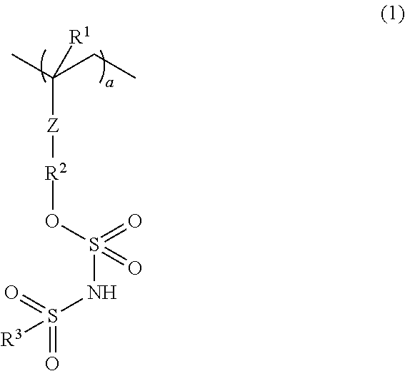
C(CC)(C)([Z][R2]OS(NS(=O)(=O)[R3])(=O)=O)[R1]
